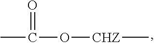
CC(O[CHZ]C)=O
